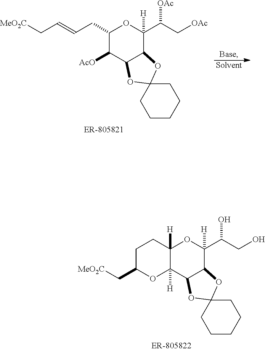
C(C1([H])OC2([H])C([H])(C3C1OC1(O3)CCCCC1)OC(C[MeO2C])CC2)(CO)O.C(C1([H])OC(CC=CC[MeO2C])C([AcO])C2C1OC1(O2)CCCCC1)(C[OAc])[OAc].[Solvent].[Base]
